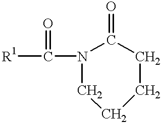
[R1]C(N1C(=O)CCCC1)=O
